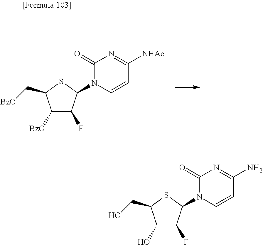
C1([BzO])C(F)C(N2C=CC([NHAc])=NC2=O)SC1C[BzO].C1(O)C(F)C(N2C=CC(N)=NC2=O)SC1CO
